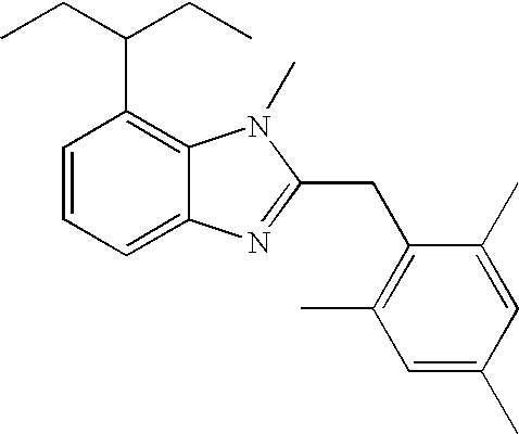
C1=CC=C2C(=C1C(CC)CC)N(C)C(CC1=C(C)C=C(C)C=C1C)=N2
